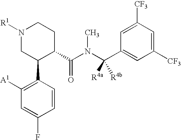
N1([R1])CC(C2=C([A1])C=C(F)C=C2)C(C(N(C(C2=CC([CF3])=CC([CF3])=C2)([R4b])[R4a])C)=O)CC1
